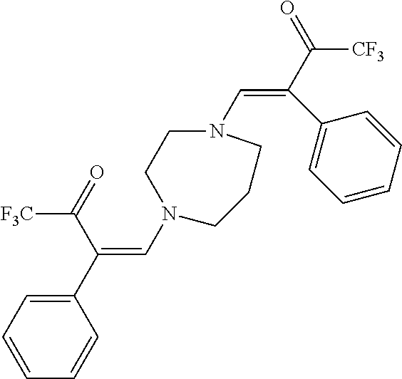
C(=C(C1=CC=CC=C1)C(=O)[F3C])N1CCN(C=C(C([CF3])=O)C2=CC=CC=C2)CCC1
